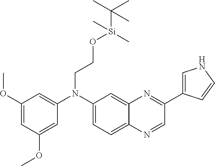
C1(OC)=CC(N(C2=CC=C3C(=C2)N=C(C2=CNC=C2)C=N3)CCO[Si](C(C)(C)C)(C)C)=CC(OC)=C1
